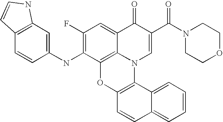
C1(NC2=CC3=C(C=C2)C=CN3)=C(F)C=C2C3=C1OC1=C(N3C=C(C(N3CCOCC3)=O)C2=O)C2=CC=CC=C2C=C1
